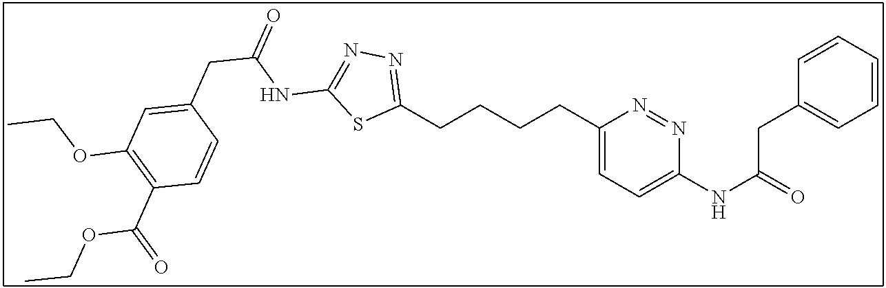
C1(CCCCC2=NN=C(NC(CC3=CC(OCC)=C(C(=O)OCC)C=C3)=O)S2)=CC=C(NC(=O)CC2=CC=CC=C2)N=N1
